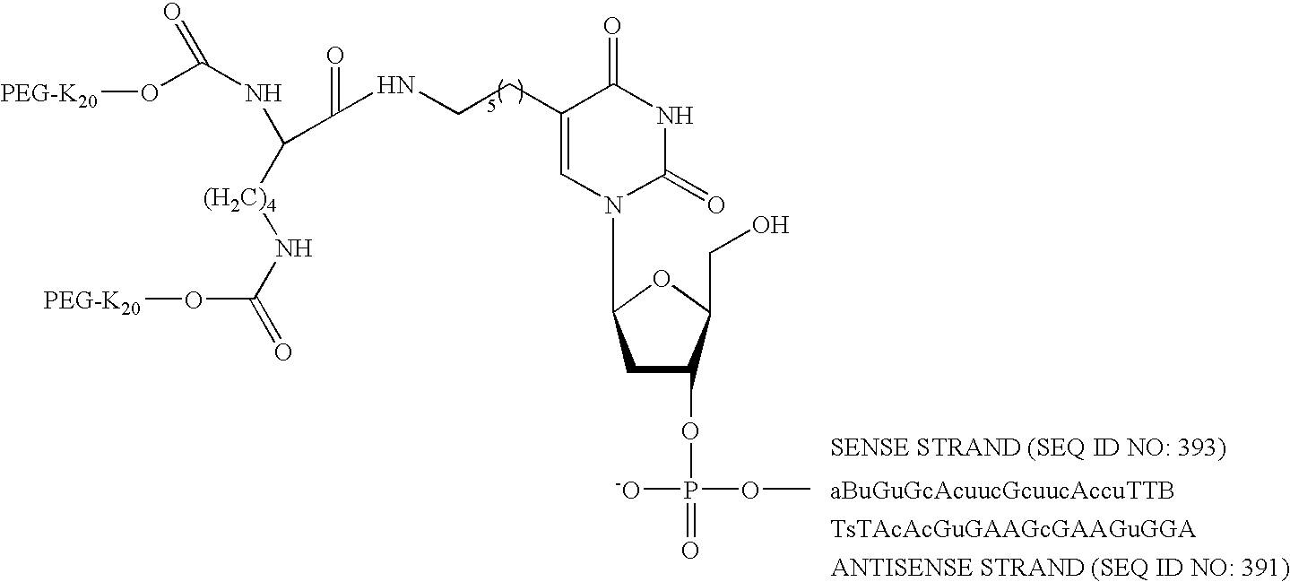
[PEG-K20]OC(NC([(H2C)4]NC(=O)O[PEG-K20])C(=O)NCCC1=CN(C2CC(OP(OC)([-O])=O)C(CO)O2)C(=O)NC1=O)=O
